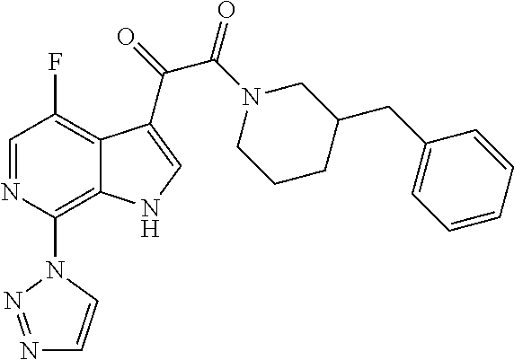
C1=NC(N2C=CN=N2)=C2C(=C1F)C(C(C(=O)N1CCCC(CC3=CC=CC=C3)C1)=O)=CN2
